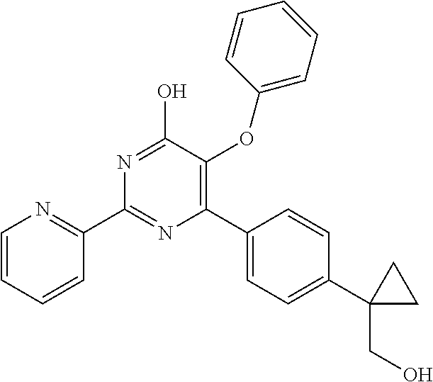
C1(C2=NC=CC=C2)=NC(C2=CC=C(C3(CO)CC3)C=C2)=C(OC2=CC=CC=C2)C(O)=N1
